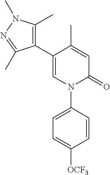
C1=C(C)C(C2=C(C)N(C)N=C2C)=CN(C2=CC=C([OCF3])C=C2)C1=O
